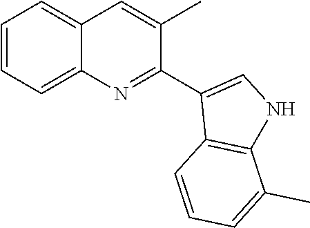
C1=CC=C2C(=C1)C=C(C)C(C1=CNC3=C1C=CC=C3C)=N2
